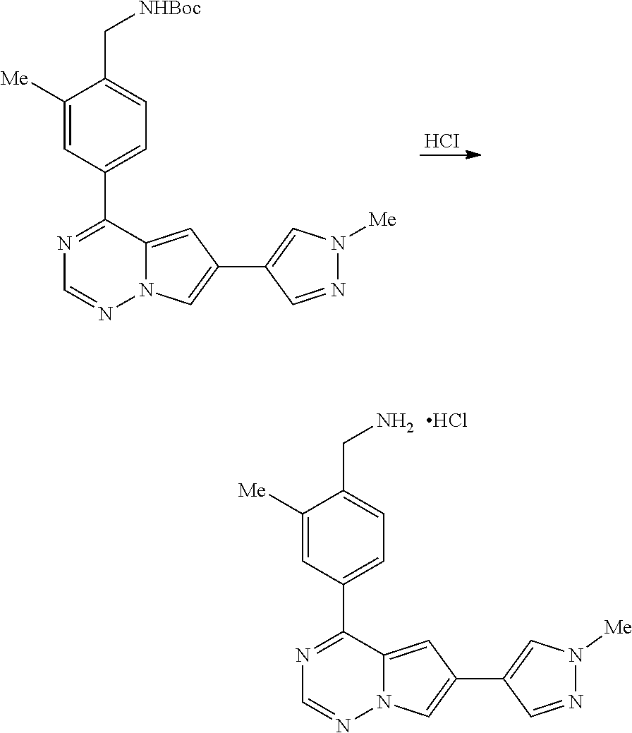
C1([Me])=CC(C2=NC=NN3C2=CC(C2=CN([Me])N=C2)=C3)=CC=C1C[NHBoc].[HCI].C1([Me])=CC(C2=NC=NN3C2=CC(C2=CN([Me])N=C2)=C3)=CC=C1CN.Cl
